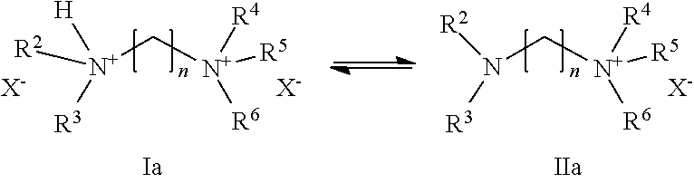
[N+](C[N+]([R4])([R5])[R6])([H])([R2])[R3].[X-].[X-].N(C[N+]([R4])([R5])[R6])([R2])[R3].[X-]
